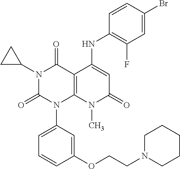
C1(NC2=CC(=O)N(C)C3=C2C(=O)N(C2CC2)C(=O)N3C2=CC=CC(OCCN3CCCCC3)=C2)=C(F)C=C(Br)C=C1
